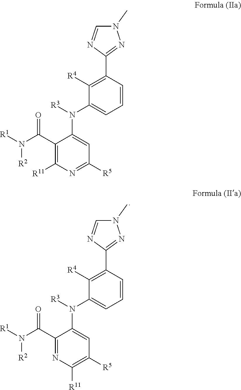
C1([R5])=NC([R11])=C(C(N([R1])[R2])=O)C(N([R3])C2=CC=CC(C3=NN(C)C=N3)=C2[R4])=C1.C1([R5])=C([R11])N=C(C(N([R1])[R2])=O)C(N([R3])C2=CC=CC(C3=NN(C)C=N3)=C2[R4])=C1
